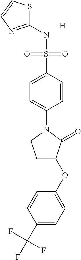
C1(NS(C2=CC=C(N3CCC(OC4=CC=C(C(F)(F)F)C=C4)C3=O)C=C2)(=O)=O)=NC=CS1.[H]
